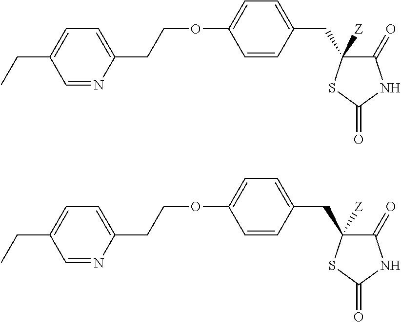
CCC1=CC=C(CCOC2=CC=C(CC3([Z])C(=O)NC(=O)S3)C=C2)N=C1.CCC1=CC=C(CCOC2=CC=C(CC3([Z])C(=O)NC(=O)S3)C=C2)N=C1
